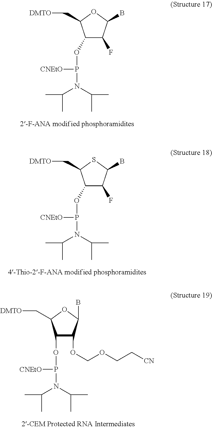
C1(OP([CNEtO])N(C(C)C)C(C)C)C(F)C(B)OC1C[DMTO].C1(OP([CNEtO])N(C(C)C)C(C)C)C(F)C(B)SC1C[DMTO].C1(OCOCC[CN])C(B)OC(C[DMTO])C1OP([CNEtO])N(C(C)C)C(C)C
